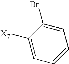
C1=CC=C(Br)C([X7])=C1
